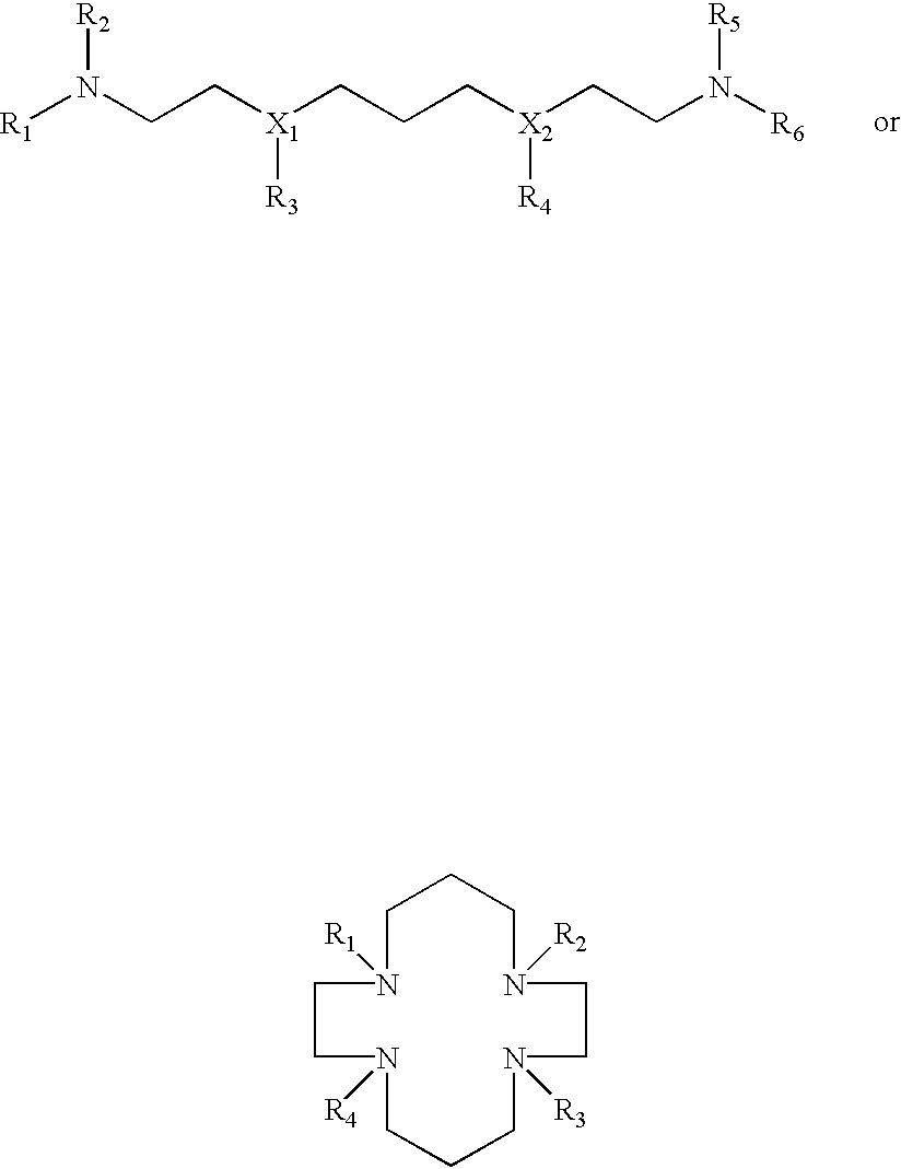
C1N([R1])CCN([R4])CCCN([R3])CCN([R2])CC1.[R1]N(CC[X1](CCC[X2](CCN([R6])[R5])[R4])[R3])[R2]
